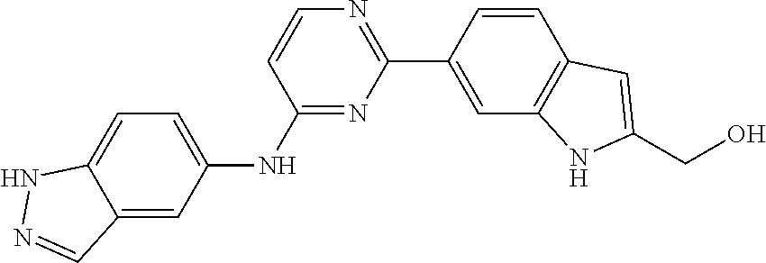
C12=CC=C(NC3=NC(C4=CC5=C(C=C4)C=C(CO)N5)=NC=C3)C=C1C=NN2
